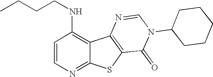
C1(NCCCC)=C2C(=NC=C1)SC1=C2N=CN(C2CCCCC2)C1=O
